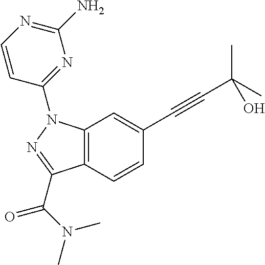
C12=C(C=CC(C#CC(C)(C)O)=C1)C(C(N(C)C)=O)=NN2C1=NC(N)=NC=C1
